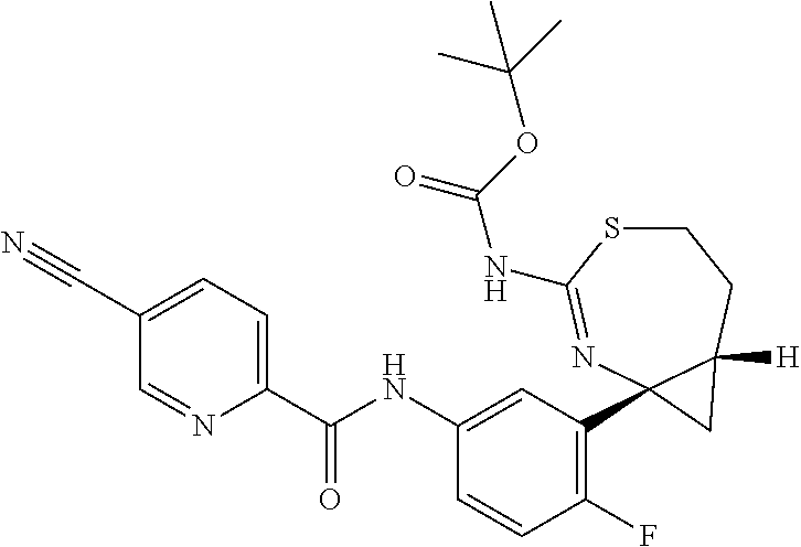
C1(NC(C2=CC=C(C#N)C=N2)=O)=CC(C23N=C(NC(=O)OC(C)(C)C)SCCC2([H])C3)=C(F)C=C1
